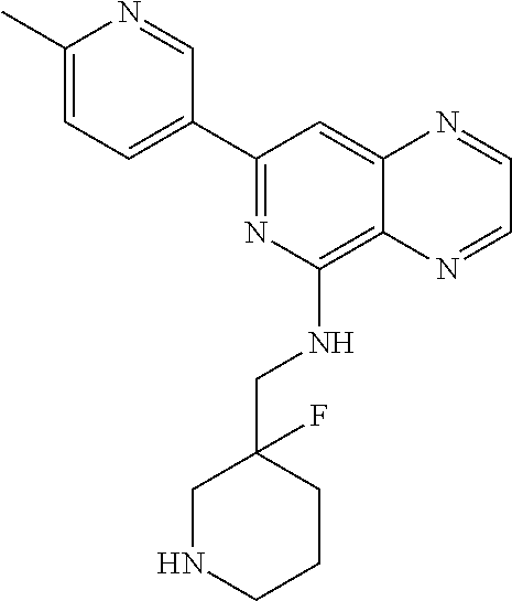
C1(C)=CC=C(C2=NC(NCC3(F)CNCCC3)=C3C(=C2)N=CC=N3)C=N1
